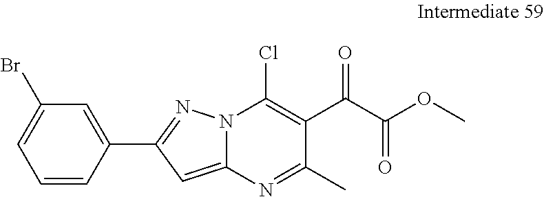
ClC1=C(C(C(OC)=O)=O)C(C)=NC2=CC(C3=CC(Br)=CC=C3)=NN12
